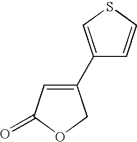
C1(=O)OCC(C2=CSC=C2)=C1
